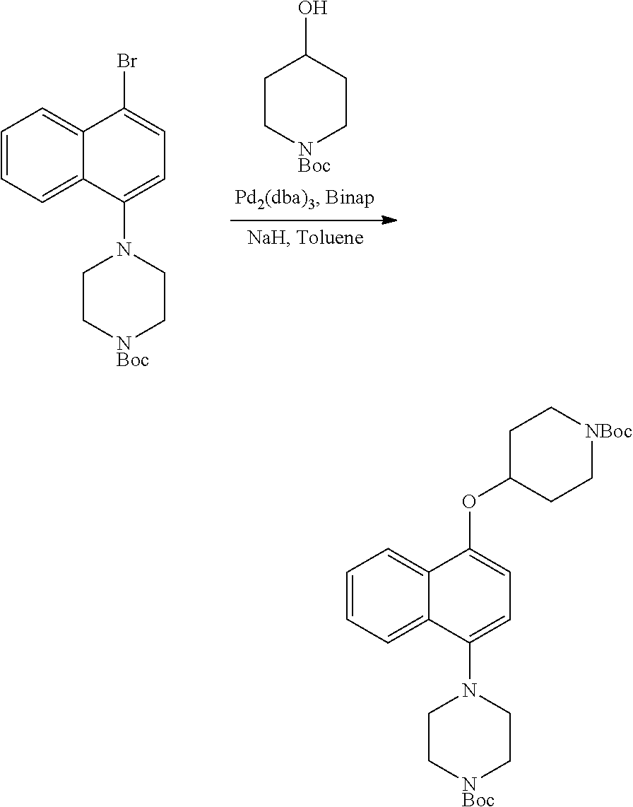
C1C[NBoc]CCC1O.C1=CC=C2C(=C1)C(Br)=CC=C2N1CC[NBoc]CC1.C1=CC=C2C(=C1)C(OC1CC[NBoc]CC1)=CC=C2N1CC[NBoc]CC1
